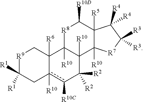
[R9]1C([R1])([R1])Cc2([R10])c([R10C])C([R2])([R2])C3([R10])C([R10])(C2([R6])C1)[R8]C([R10D])C1([R5])C3([R10])[R7]C([R3])([R3])C1([R4])[R4]
